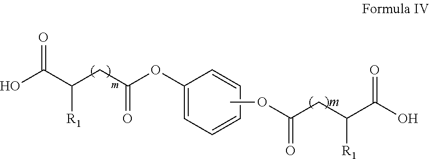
O=C(C(CC(=O)OC)[R1])O.O=C(C(CC(=O)OC1=CC=CC=C1)[R1])O
